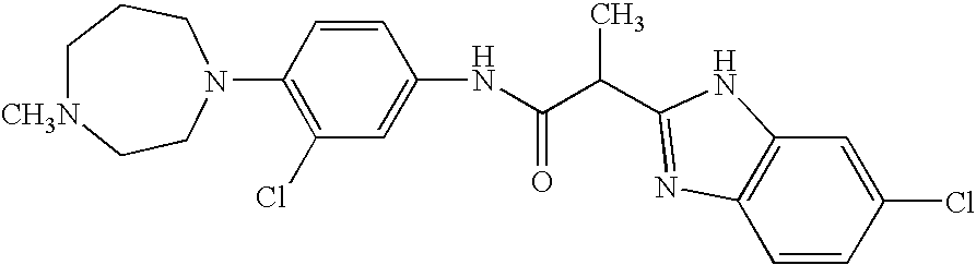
N(C(C(C)C1=NC2=C(C=C(Cl)C=C2)N1)=O)C1=CC(Cl)=C(N2CCC[CH3N]CC2)C=C1
